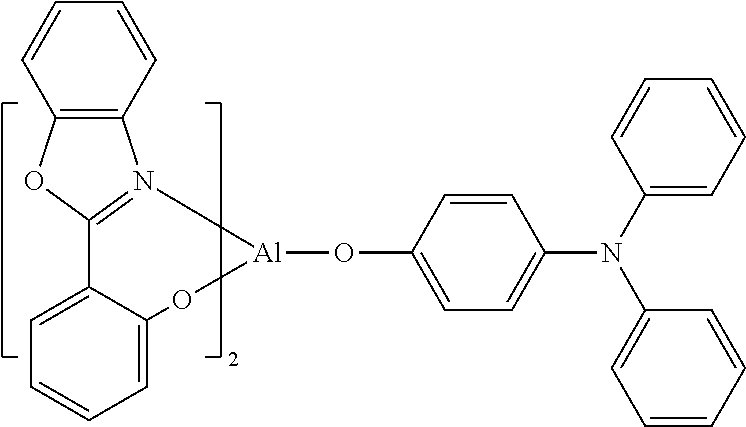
C12=C(N3=C(O1)C1=CC=CC=C1O[Al]3OC1=CC=C(N(C3=CC=CC=C3)C3=CC=CC=C3)C=C1)C=CC=C2
